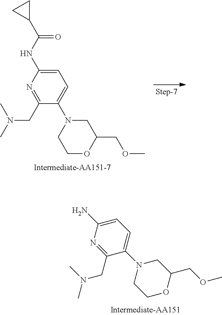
C1=C(NC(C2CC2)=O)N=C(CN(C)C)C(N2CCOC(COC)C2)=C1.C1=C(N)N=C(CN(C)C)C(N2CCOC(COC)C2)=C1
